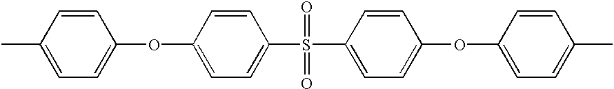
CC1=CC=C(OC2=CC=C(S(C3=CC=C(OC4=CC=C(C)C=C4)C=C3)(=O)=O)C=C2)C=C1
